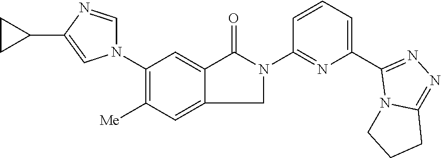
C1(C2=CC=CC(N3C(=O)C4=CC(N5C=NC(C6CC6)=C5)=C([Me])C=C4C3)=N2)=NN=C2N1CCC2
